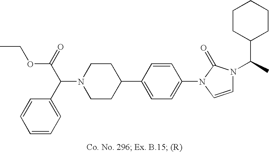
N1(C(C2=CC=CC=C2)C(=O)OCC)CCC(C2=CC=C(N3C=CN(C(C)C4CCCCC4)C3=O)C=C2)CC1
